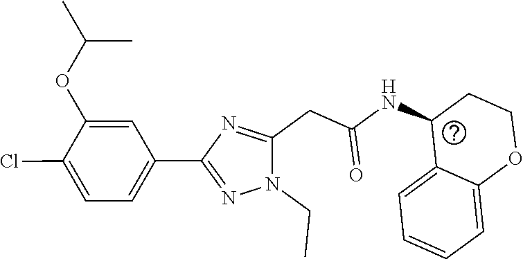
C1(NC(CC2=NC(C3=CC=C(Cl)C(OC(C)C)=C3)=NN2CC)=O)C2=CC=CC=C2OCC1
